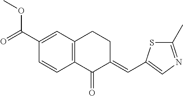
C1(C(=O)OC)=CC2=C(C=C1)C(=O)C(=CC1=CN=C(C)S1)CC2
